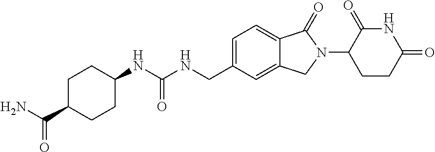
C1(NC(NCC2=CC=C3C(=C2)CN(C2CCC(=O)NC2=O)C3=O)=O)CCC(C(N)=O)CC1
